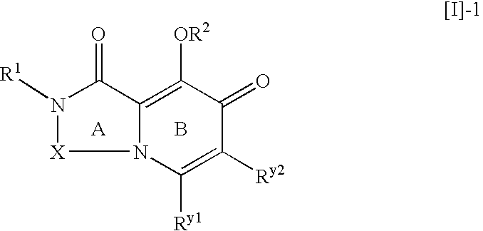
C12=C([OR2])C(=O)C([Ry2])=C([Ry1])N1[X]N([R1])C2=O.[A].B
